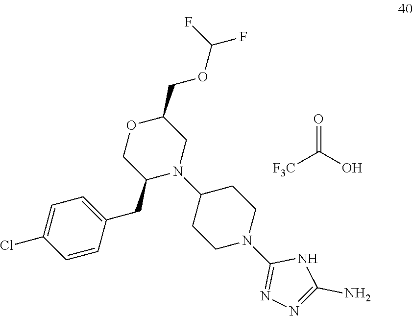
[F3C]C(O)=O.C1=CC(CC2N(C3CCN(C4=NN=C(N)N4)CC3)CC(COC(F)F)OC2)=CC=C1Cl
